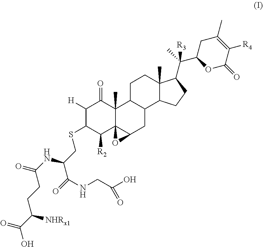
C1([H])C(SCC(C(=O)NCC(O)=O)NC(=O)CCC(C(=O)O)[NHRx1])C([R2])C23C(C)(C1=O)C1C(CC2O3)C2C(C)(CC1)C(C(C1OC(=O)C([R4])=C(C)C1)(C)[R3])CC2
